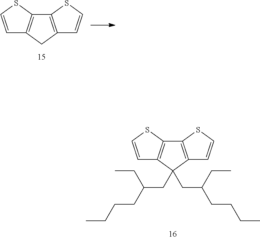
C1=CSC2=C1C(CC(CC)CCCC)(CC(CC)CCCC)C1=C2SC=C1.C1=CSC2=C1CC1=C2SC=C1
